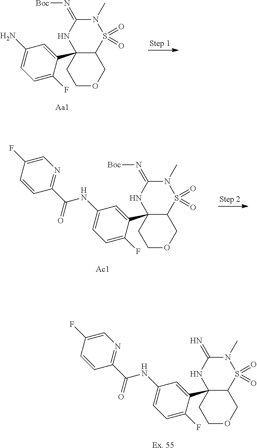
C12(C3=CC(NC(=O)C4=NC=C(F)C=C4)=CC=C3F)C(S(=O)(=O)N(C)C(=N)N1)COCC2.[Ex. 55].C12(C3=CC(N)=CC=C3F)C(S(=O)(=O)N(C)C(=N[Boc])N1)COCC2.C12(C3=CC(NC(=O)C4=NC=C(F)C=C4)=CC=C3F)C(S(=O)(=O)N(C)C(=N[Boc])N1)COCC2.[Ac1]
